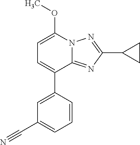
C1=C(C2=CC(C#N)=CC=C2)C2=NC(C3CC3)=NN2C(OC)=C1
